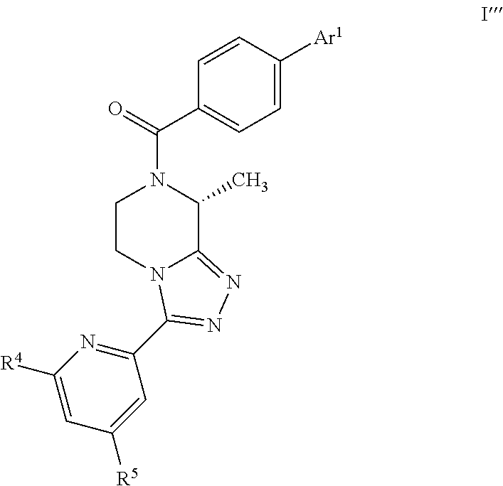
[Ar1]C1=CC=C(C(N2CCN3C(=NN=C3C3=NC([R4])=CC([R5])=C3)C2C)=O)C=C1
